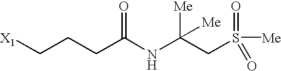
[X1]CCCC(NC(CS([Me])(=O)=O)([Me])[Me])=O
